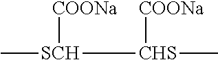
C[SCH]([CHS](C)[COONa])[COONa]
